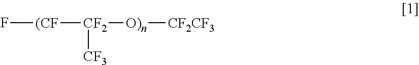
F[(CF][CF2]([O)n][CF2CF3])[CF3]
